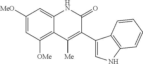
C1([MeO])=CC([OMe])=C2C(=C1)NC(=O)C(C1=CNC3=C1C=CC=C3)=C2[Me]
